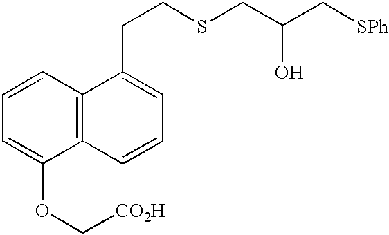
C1=CC=C(OC[CO2H])C2=C1C(CCSCC(C[SPh])O)=CC=C2
